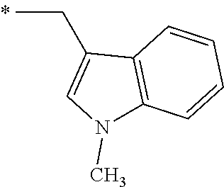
C(C)C1=CN(C)C2=C1C=CC=C2
